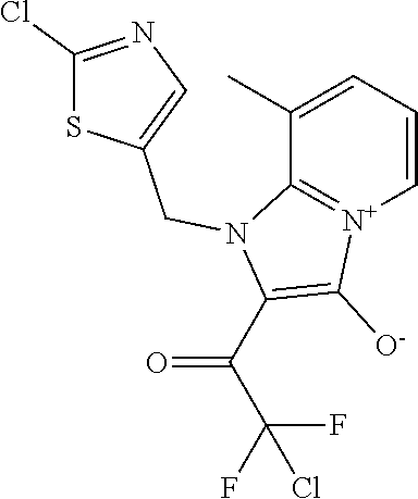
C1=CC=C(C)C2=[N+]1C([O-])=C(C(C(F)(F)Cl)=O)N2CC1=CN=C(Cl)S1
